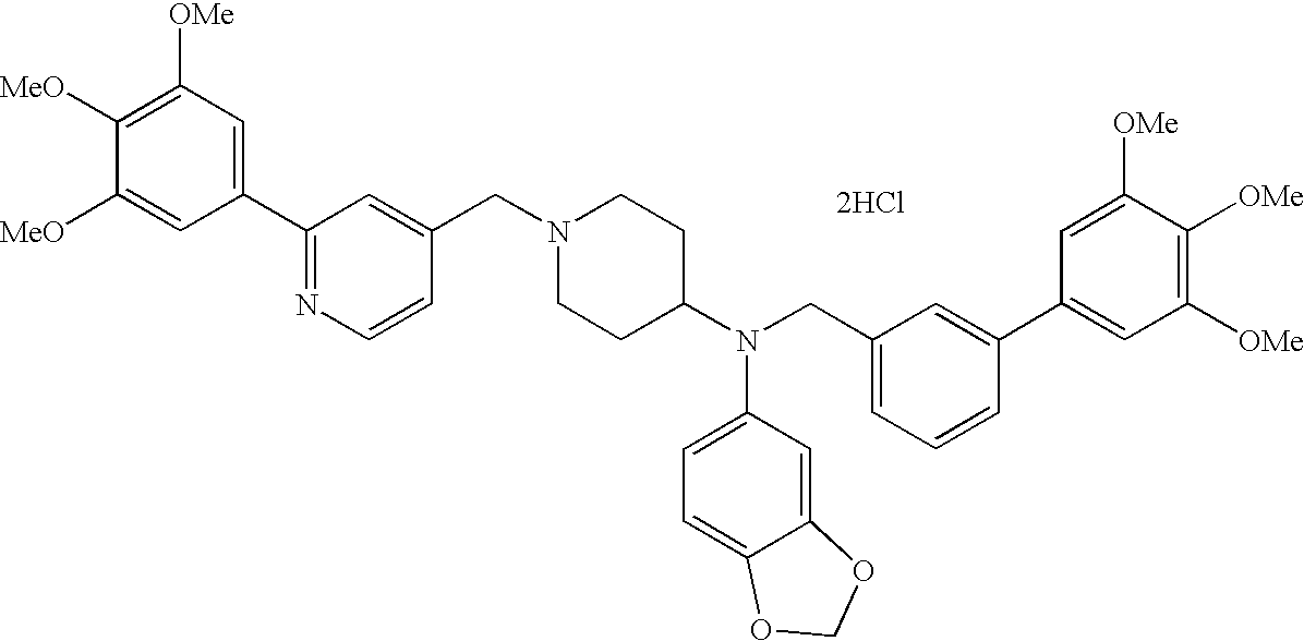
[2HCl].C1(C2=NC=CC(CN3CCC(N(CC4=CC=CC(C5=CC([OMe])=C([OMe])C([OMe])=C5)=C4)C4=CC=C5C(=C4)OCO5)CC3)=C2)=CC([OMe])=C([MeO])C([MeO])=C1
